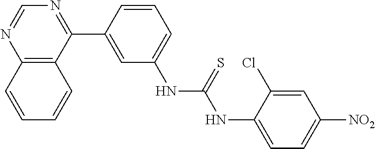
C12=C(C(C3=CC(NC(=S)NC4=CC=C([NO2])C=C4Cl)=CC=C3)=NC=N1)C=CC=C2
